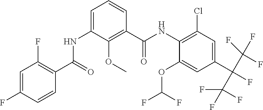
C1(OC(F)F)=CC(C(F)(C(F)(F)F)C(F)(F)F)=CC(Cl)=C1NC(C1=C(OC)C(NC(C2=C(F)C=C(F)C=C2)=O)=CC=C1)=O
